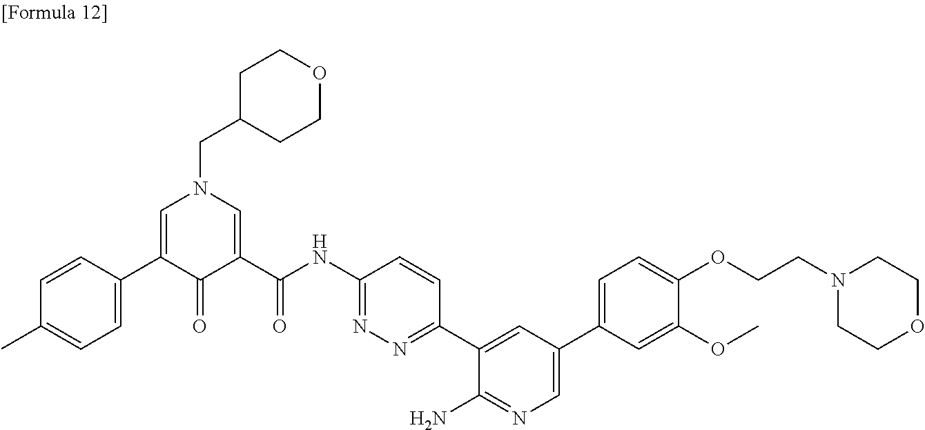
C1(NC(=O)C2=CN(CC3CCOCC3)C=C(C3=CC=C(C)C=C3)C2=O)=NN=C(C2=CC(C3=CC=C(OCCN4CCOCC4)C(OC)=C3)=CN=C2N)C=C1
